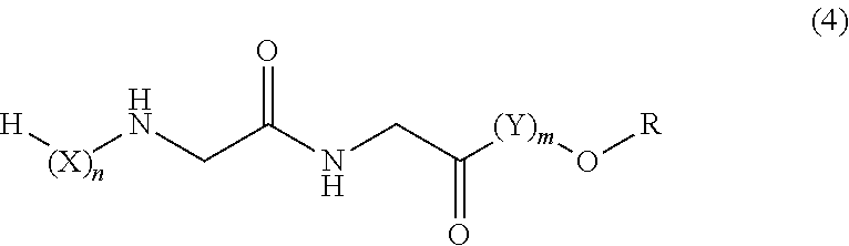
O([R])[(Y)m]C(CNC(CN[(X)n][H])=O)=O
